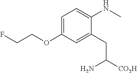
C1=C(OCCF)C=C(CC([CO2H])N)C(NC)=C1
